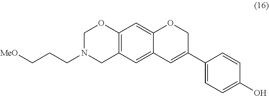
C(N1CC2=C(OC1)C=C1C(=C2)C=C(C2=CC=C(O)C=C2)CO1)CC[MeO]
